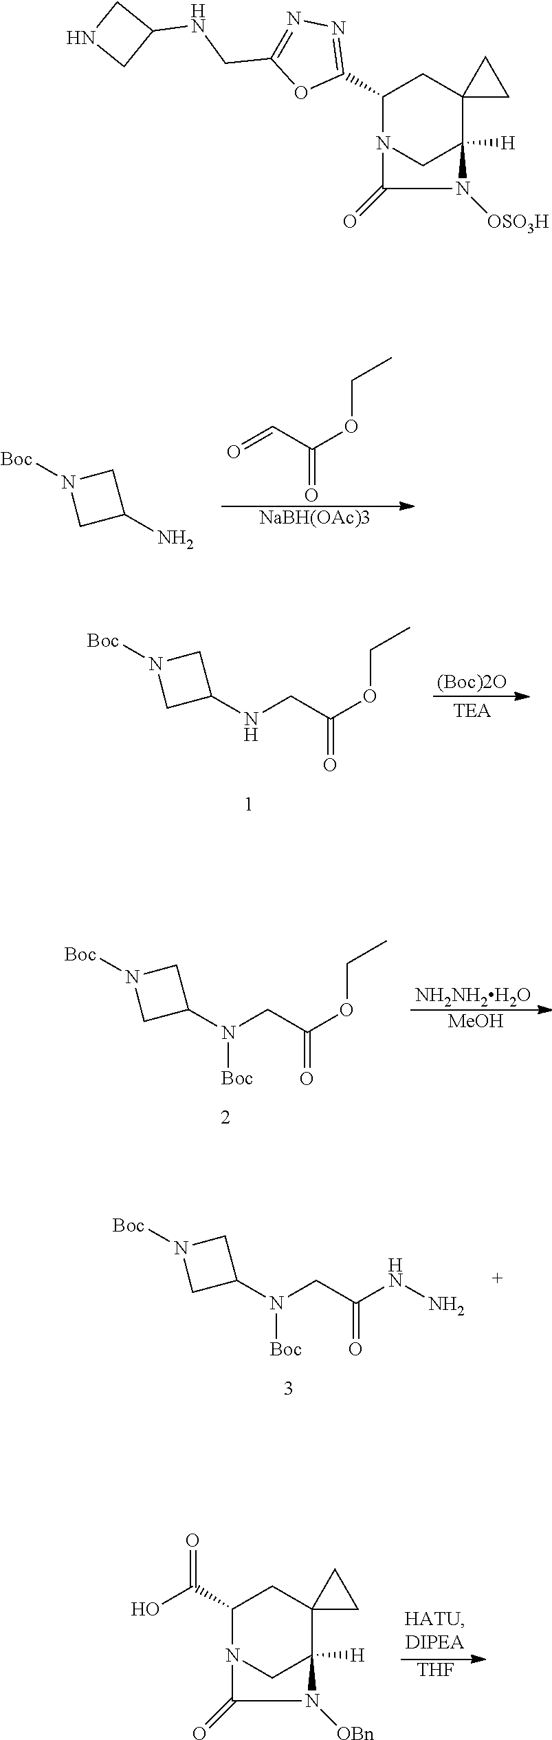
C1(C2=NN=C(CNC3CNC3)O2)N2CC([H])(C3(C1)CC3)N([OSO3H])C2=O.O=CC(OCC)=O.[NaBH(OAc)3].[Boc]N1CC(N)C1.[Boc]N1CC(NCC(OCC)=O)C1.[(Boc)2O].[Boc]N1CC(N(CC(OCC)=O)[Boc])C1.[NH2NH2H2O].[MeOH].[Boc]N1CC(N(CC(NN)=O)[Boc])C1.C1(C(O)=O)N2CC([H])(C3(C1)CC3)N([OBn])C2=O.[THF]
